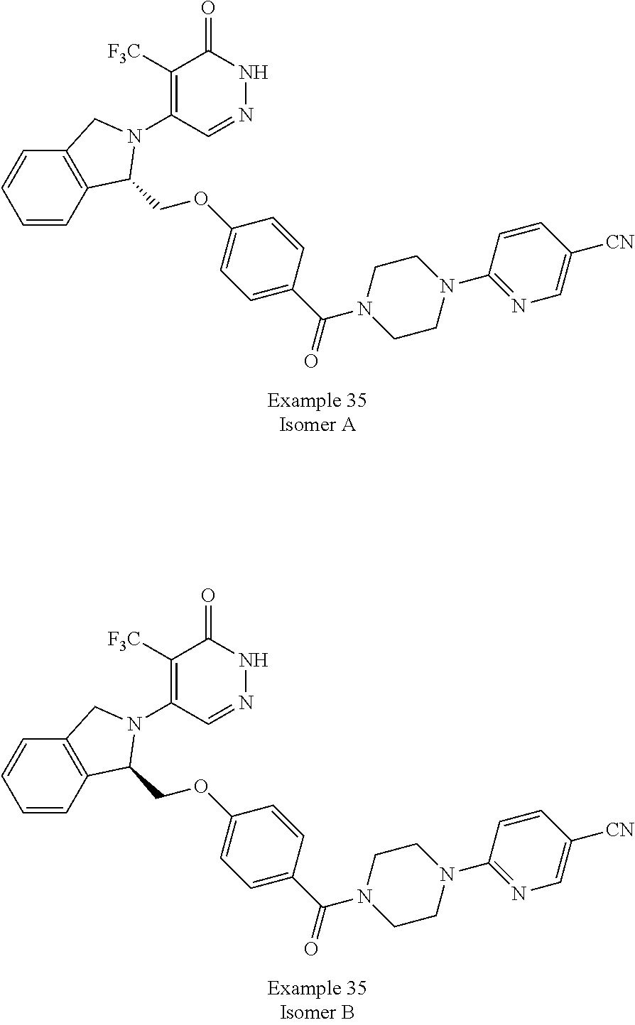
C1([F3C])=C(N2CC3=C(C2COC2=CC=C(C(=O)N4CCN(C5=NC=C([CN])C=C5)CC4)C=C2)C=CC=C3)C=NNC1=O.C1([F3C])=C(N2CC3=C(C2COC2=CC=C(C(=O)N4CCN(C5=NC=C([CN])C=C5)CC4)C=C2)C=CC=C3)C=NNC1=O
